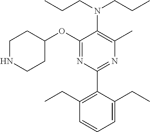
C1(OC2CCNCC2)=NC(C2=C(CC)C=CC=C2CC)=NC(C)=C1N(CCC)CCC
